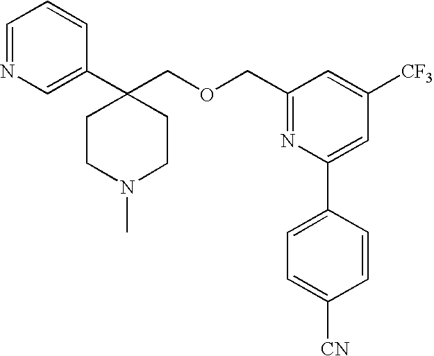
N1=CC=CC(C2(COCC3=NC(C4=CC=C([CN])C=C4)=CC([CF3])=C3)CCN(C)CC2)=C1
